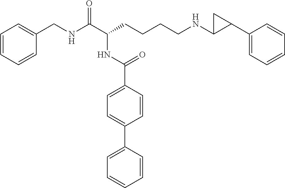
C1=CC=CC(CNC(C(CCCCNC2C(C3=CC=CC=C3)C2)NC(C2=CC=C(C3=CC=CC=C3)C=C2)=O)=O)=C1
